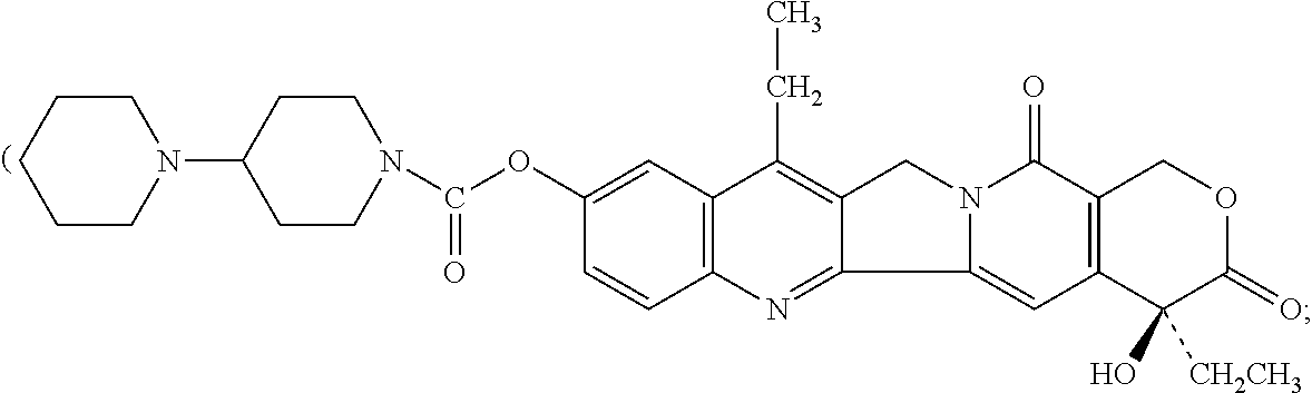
C1CCCCN1C1CCN(C(OC2=CC3=C(C=C2)N=C2C(=C3CC)CN3C2=CC2=C(C3=O)COC(=O)C2(O)[CH2CH3])=O)CC1
